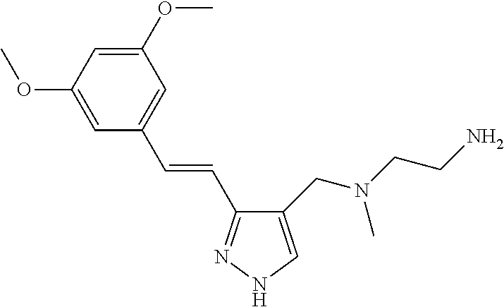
C1(CN(CCN)C)=CNN=C1C=CC1=CC(OC)=CC(OC)=C1
